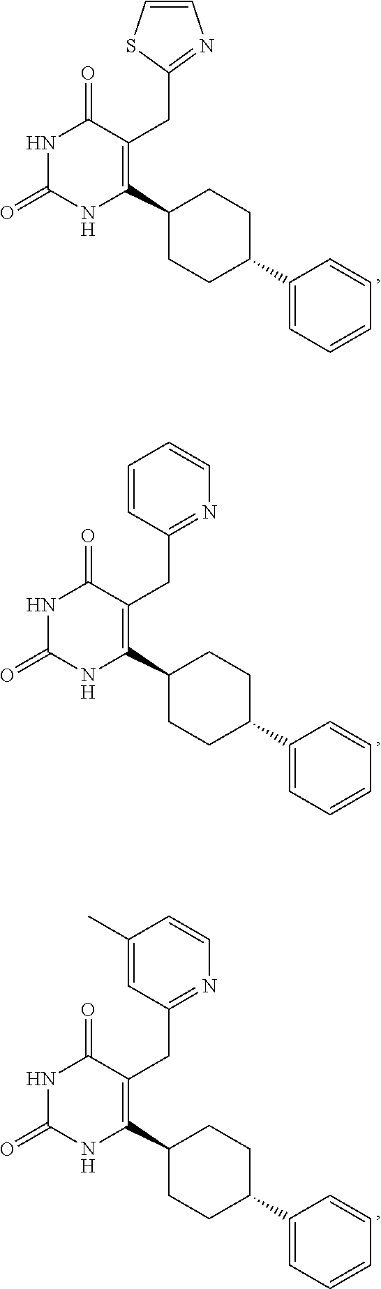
C1(CC2=C(C3CCC(C4=CC=CC=C4)CC3)NC(=O)NC2=O)=NC=CS1.C1=CC(CC2=C(C3CCC(C4=CC=CC=C4)CC3)NC(=O)NC2=O)=NC=C1.C1(C)=CC(CC2=C(C3CCC(C4=CC=CC=C4)CC3)NC(=O)NC2=O)=NC=C1
